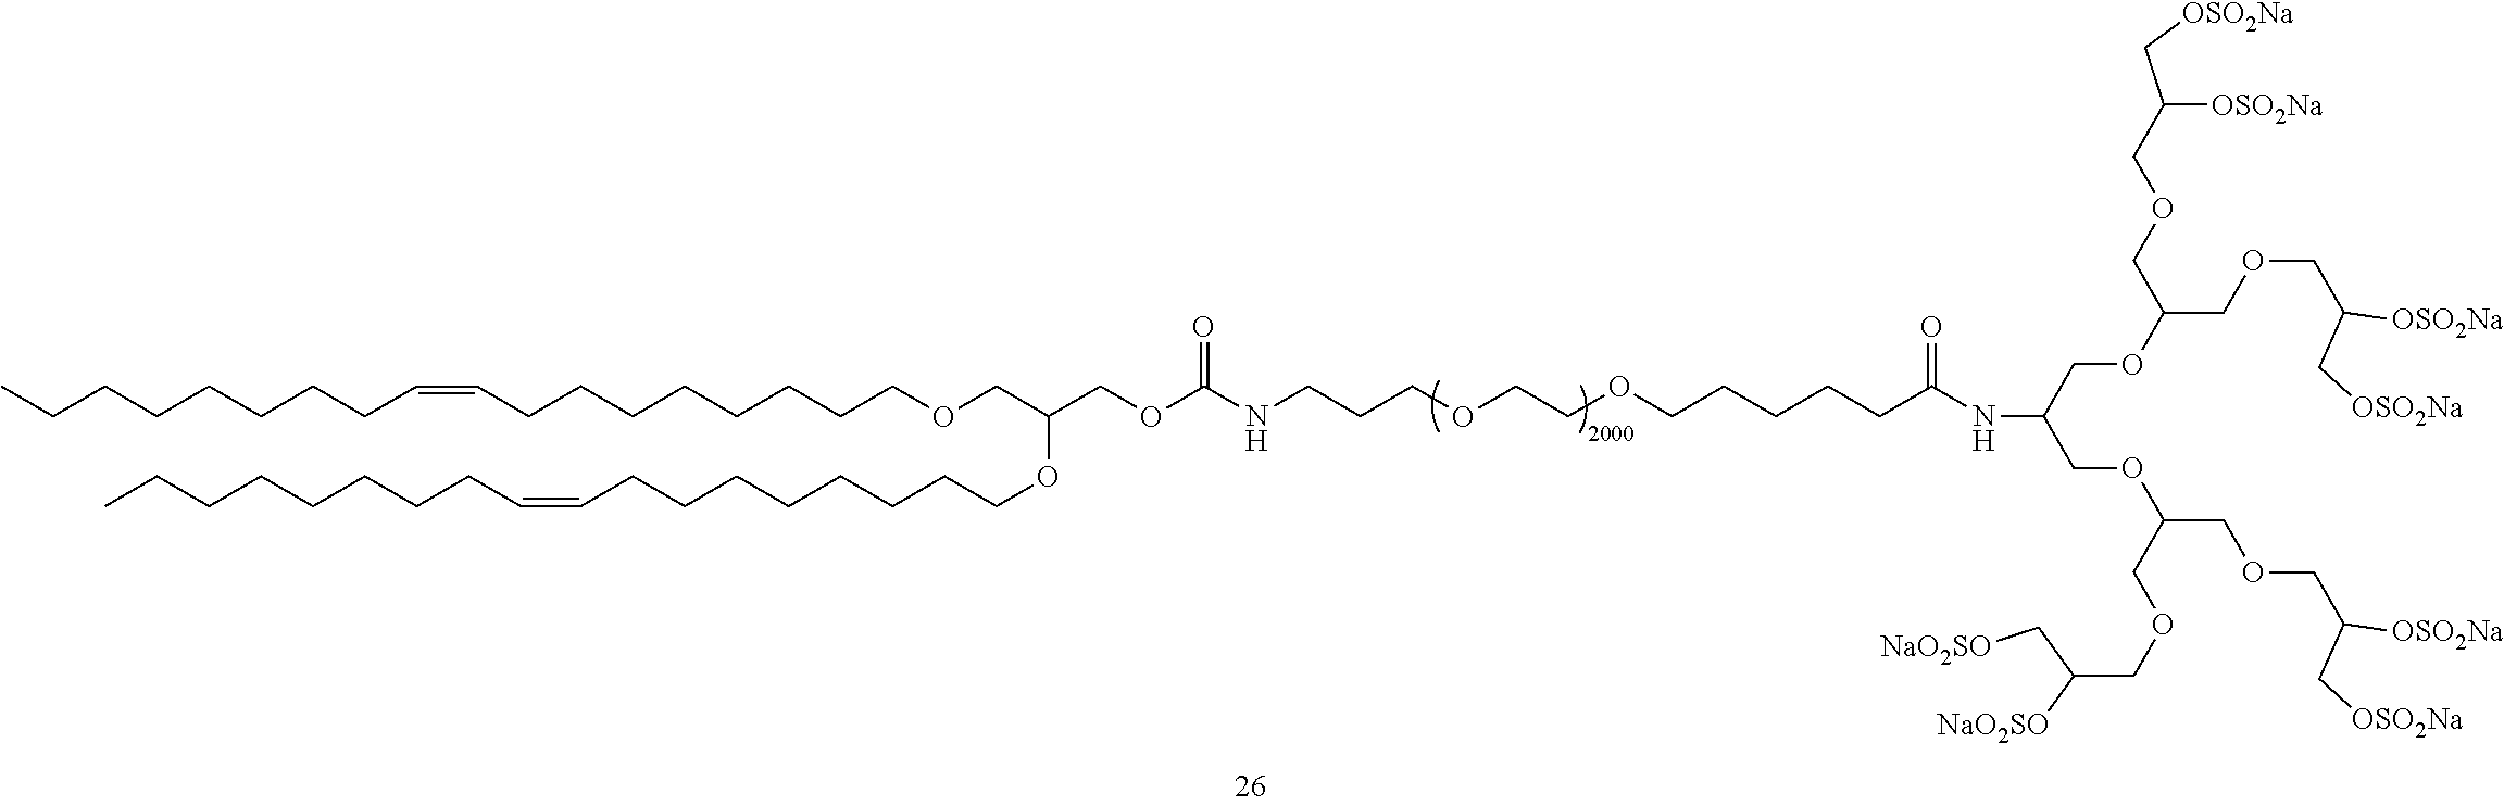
CCCCCCCCC=CCCCCCCCCOCC(COC(NCCCOCCOCCCCCC(=O)NC(COC(COCC(C[NaO2SO])[NaO2SO])COCC(C[OSO2Na])[OSO2Na])COC(COCC(C[OSO2Na])[OSO2Na])COCC([OSO2Na])C[OSO2Na])=O)OCCCCCCCCC=CCCCCCCCC
